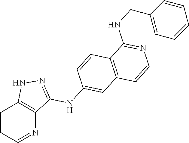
C1=CC=NC2=C1NN=C2NC1=CC2=C(C=C1)C(NCC1=CC=CC=C1)=NC=C2
